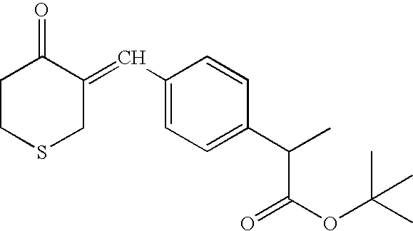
C1CSCC(=CC2=CC=C(C(C)C(OC(C)(C)C)=O)C=C2)C1=O
